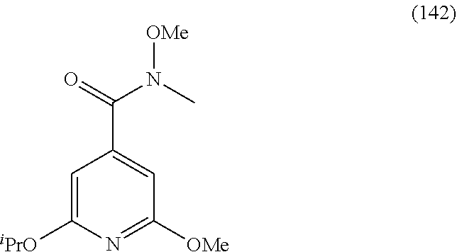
C1=C([iPrO])N=C([OMe])C=C1C(=O)N(C)[OMe]
